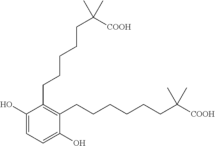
C1(O)=CC=C(O)C(CCCCCCC([COOH])(C)C)=C1CCCCCC([COOH])(C)C
